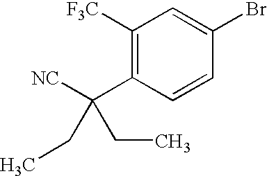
C1([F3C])=C(C([NC])(CC)CC)C=CC(Br)=C1
